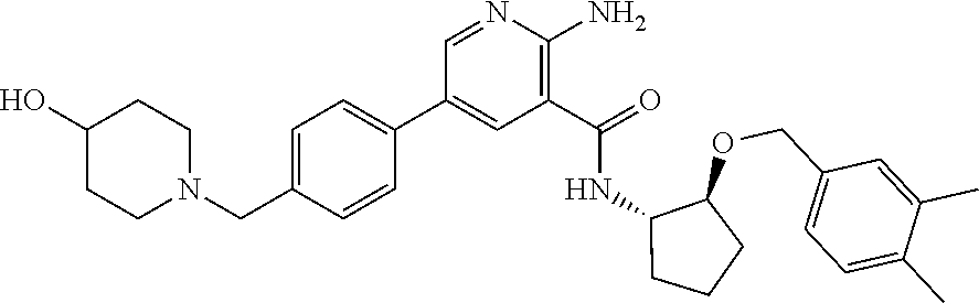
C1=NC(N)=C(C(=O)NC2C(OCC3=CC=C(C)C(C)=C3)CCC2)C=C1C1=CC=C(CN2CCC(O)CC2)C=C1
